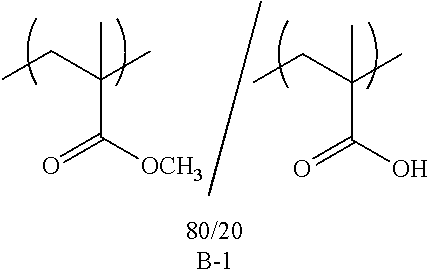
CC(C(=O)[OCH3])(CC)C.CC(C(=O)O)(CC)C
